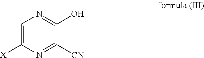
C1=C([X])N=C([CN])C(O)=N1
